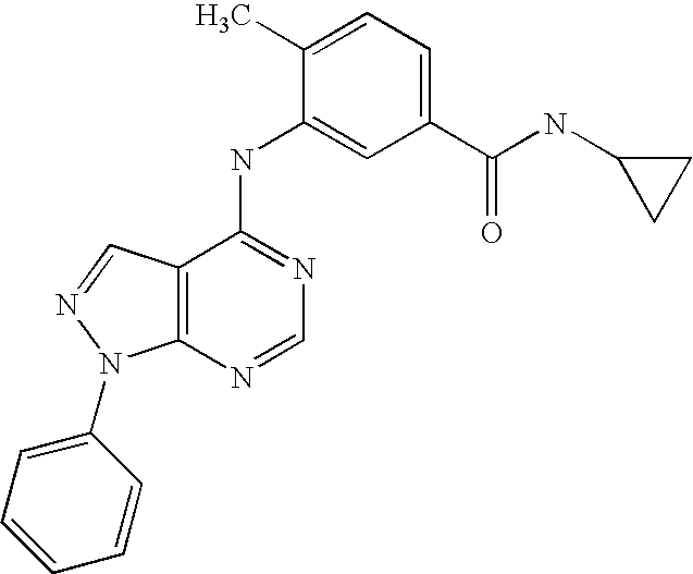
C12=C(C(NC3=CC(C(NC4CC4)=O)=CC=C3C)=NC=N1)C=NN2C1=CC=CC=C1
